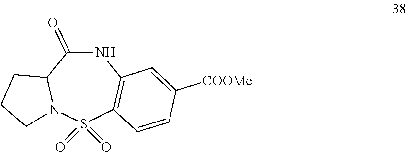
N1C(=O)C2N(S(=O)(=O)C3=C1C=C([COOMe])C=C3)CCC2
